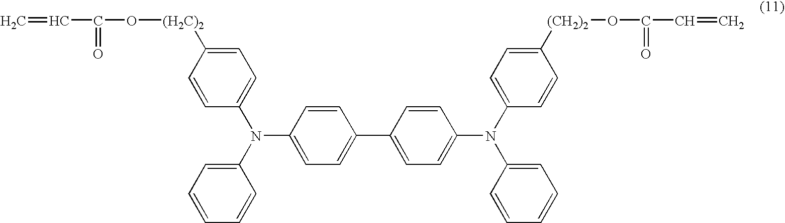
C=CC(O[(H2C)2]C1=CC=C(N(C2=CC=CC=C2)C2=CC=C(C3=CC=C(N(C4=CC=C([(CH2)2]OC(C=C)=O)C=C4)C4=CC=CC=C4)C=C3)C=C2)C=C1)=O
